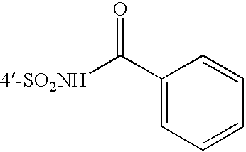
[4-SO2NH]C(C1=CC=CC=C1)=O
